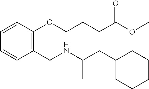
C1=CC=CC(CNC(CC2CCCCC2)C)=C1OCCCC(OC)=O
